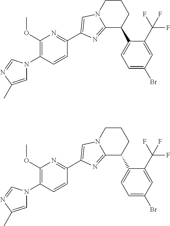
C1=C(C)N=CN1C1=C(OC)N=C(C2=CN3CCCC(C4=CC=C(Br)C=C4C(F)(F)F)C3=N2)C=C1.C1=C(C)N=CN1C1=C(OC)N=C(C2=CN3CCCC(C4=CC=C(Br)C=C4C(F)(F)F)C3=N2)C=C1
